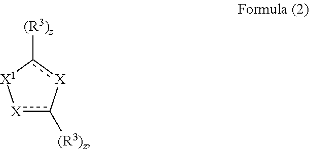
[X]1c([(R3)z])-[X]c([(R3)z])[X1]1
